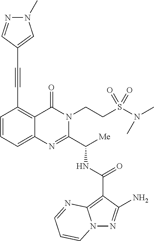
N(C(C1=NC2=CC=CC(C#CC3=CN(C)N=C3)=C2C(=O)N1CCS(N(C)C)(=O)=O)[Me])C(C1=C2N(N=C1N)C=CC=N2)=O
